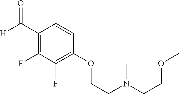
C1(C([H])=O)=C(F)C(F)=C(OCCN(CCOC)C)C=C1
